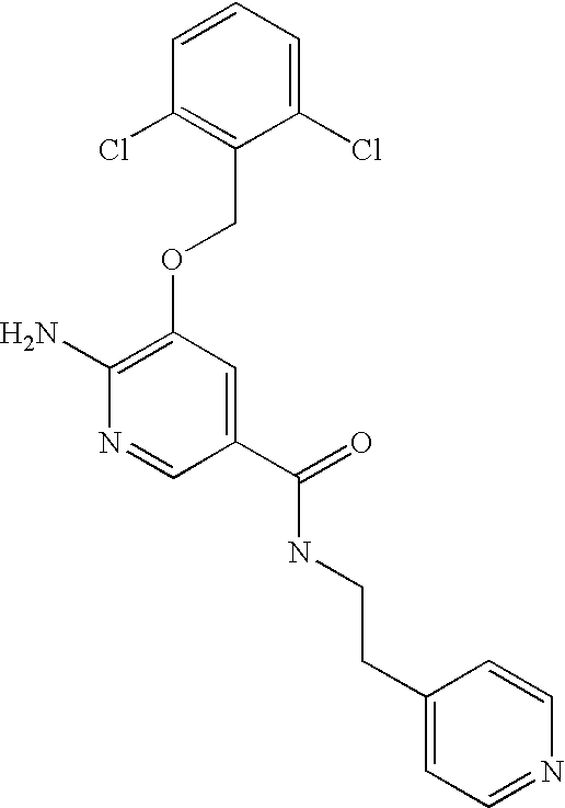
C1(Cl)=CC=CC(Cl)=C1COC1=C(N)N=CC(C(=O)NCCC2=CC=NC=C2)=C1
